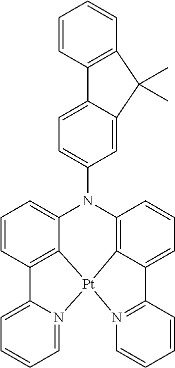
C1=CC2=C3C(=C1)N(C1=CC=C4C(=C1)C(C)(C)C1=C4C=CC=C1)C1=C4C(=CC=C1)C1=N(C=CC=C1)[Pt]34N1=CC=CC=C21
